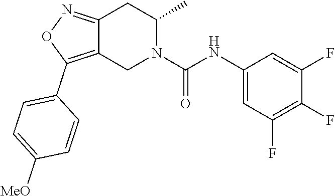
C12=NOC(C3=CC=C([MeO])C=C3)=C1CN(C(NC1=CC(F)=C(F)C(F)=C1)=O)C(C)C2
